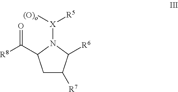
C1C([R7])C([R6])N([X]([(O)o])[R5])C1C([R8])=O
